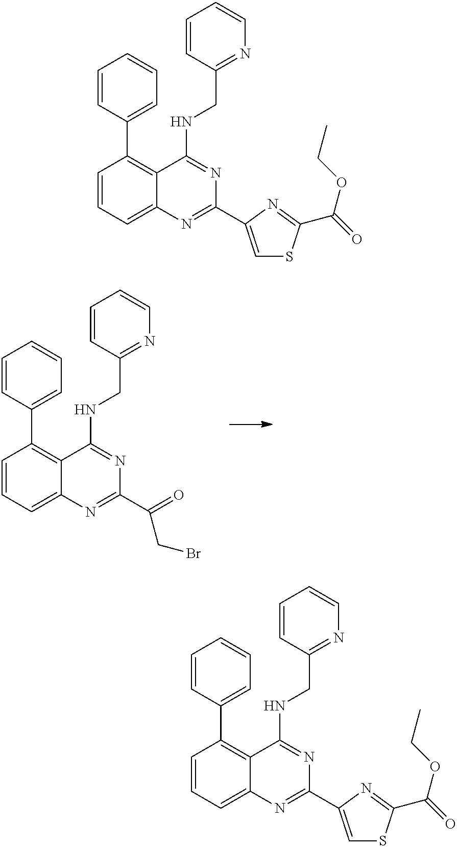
C1=CC=C2C(=C1C1=CC=CC=C1)C(NCC1=NC=CC=C1)=NC(C(=O)CBr)=N2.C1=CC=C2C(=C1C1=CC=CC=C1)C(NCC1=NC=CC=C1)=NC(C1=CSC(C(=O)OCC)=N1)=N2.C1=CC=C2C(=C1C1=CC=CC=C1)C(NCC1=NC=CC=C1)=NC(C1=CSC(C(OCC)=O)=N1)=N2
